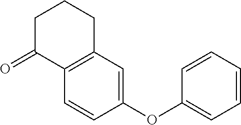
C1C(=O)C2=C(CC1)C=C(OC1=CC=CC=C1)C=C2
